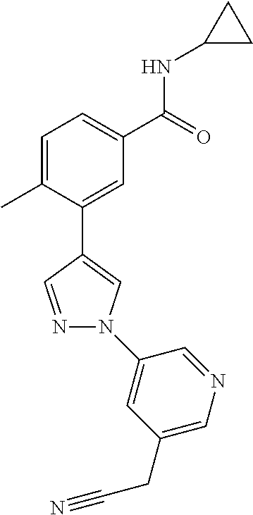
C1=C(C)C(C2=CN(C3=CC(CC#N)=CN=C3)N=C2)=CC(C(=O)NC2CC2)=C1
